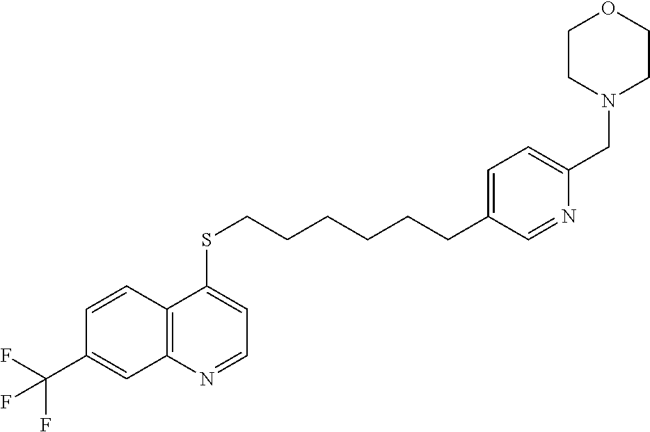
C12=C(C=CC(C(F)(F)F)=C1)C(SCCCCCCC1=CC=C(CN3CCOCC3)N=C1)=CC=N2
